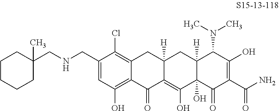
C1(CNCC2(C)CCCCC2)=CC(O)=C2C(=C1Cl)CC1([H])C(=C(O)C3(O)C([H])(C1)C(N(C)C)C(O)=C(C(N)=O)C3=O)C2=O
